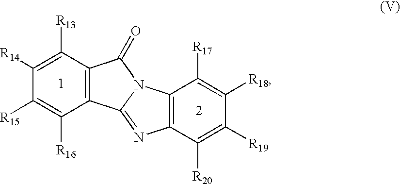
C1([R15])=C([R16])C2=C(C([R13])=C1[R14])C(=O)N1C2=NC2=C1C([R17])=C([R18])C([R19])=C2[R20]
